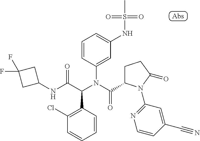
C1(NC(C(N(C(=O)C2CCC(=O)N2C2=NC=CC(C#N)=C2)C2=CC(NS(=O)(=O)C)=CC=C2)C2=C(Cl)C=CC=C2)=O)CC(F)(F)C1
